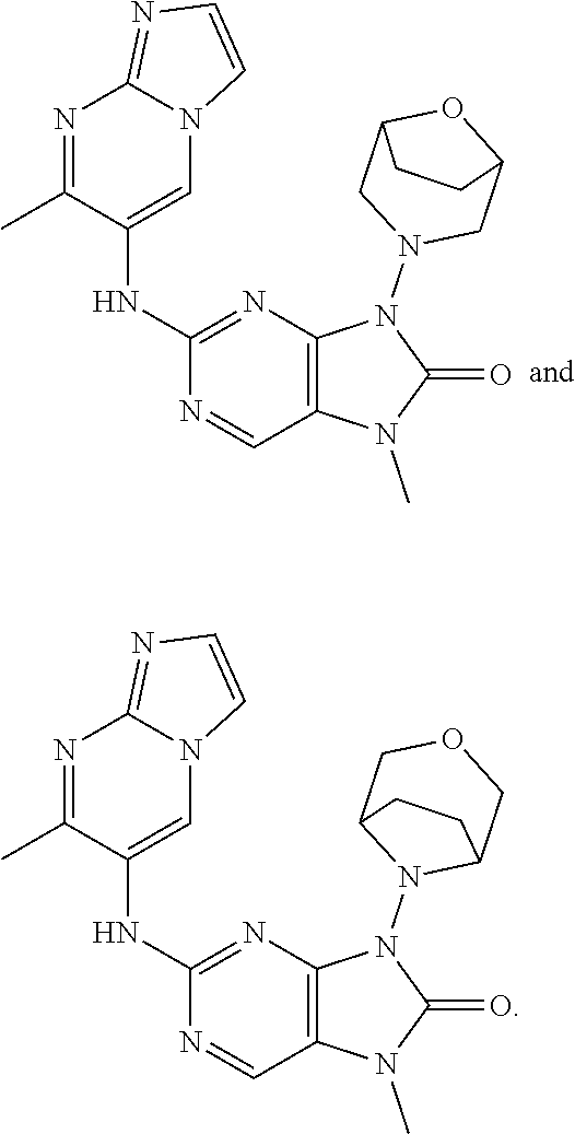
N1=C(C)C(NC2=NC3=C(C=N2)N(C)C(=O)N3N2CC3OC(C2)CC3)=CN2C1=NC=C2.N1=C(C)C(NC2=NC3=C(C=N2)N(C)C(=O)N3N2C3COCC2CC3)=CN2C1=NC=C2
